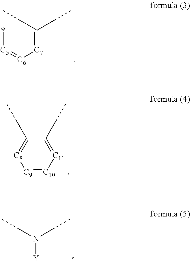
*[C5]=[C6][C7]=C(CC)CC.[C11]1=C(CC)C(CC)=[C8][C9]=[C10]1.N([Y])(CC)CC
